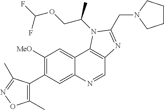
C1([MeO])=C(C2=C(C)ON=C2C)C=C2C(=C1)C1=C(C=N2)N=C(CN2CCCC2)N1C(COC(F)F)C
